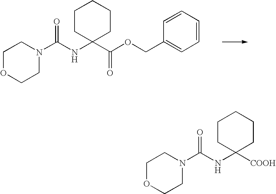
C1OCCN(C(NC2(C(OCC3=CC=CC=C3)=O)CCCCC2)=O)C1.C1OCCN(C(NC2([COOH])CCCCC2)=O)C1
